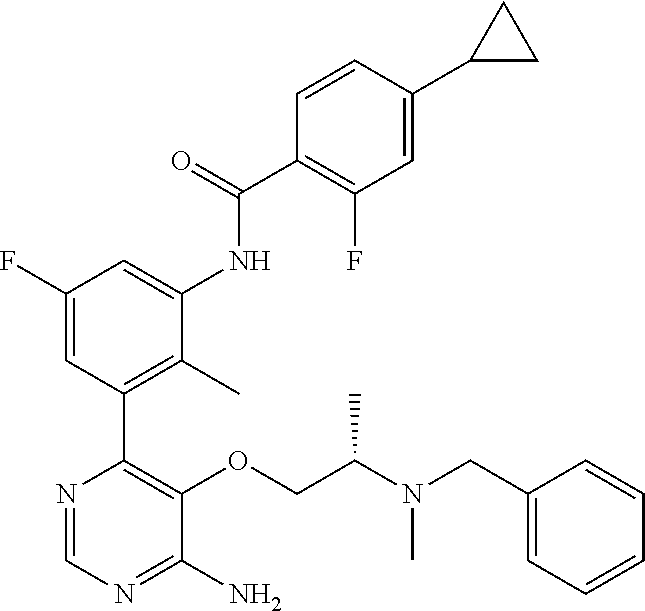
N1=CN=C(N)C(OCC(N(CC2=CC=CC=C2)C)C)=C1C1=C(C)C(NC(C2=C(F)C=C(C3CC3)C=C2)=O)=CC(F)=C1
